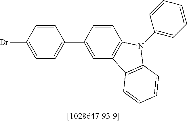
C1=CC(C2=CC=C(Br)C=C2)=CC2=C1N(C1=CC=CC=C1)C1=C2C=CC=C1
